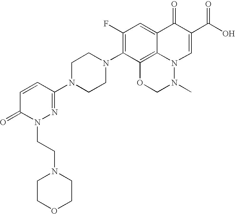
C1=CC(N2CCN(C3=C(F)C=C4C5=C3OCN(C)N5C=C(C(O)=O)C4=O)CC2)=NN(CCN2CCOCC2)C1=O
